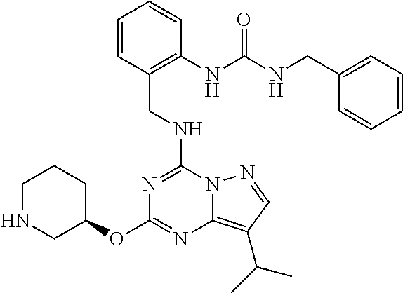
C(NC1=NC(OC2CCCNC2)=NC2=C(C(C)C)C=NN12)C1=C(NC(NCC2=CC=CC=C2)=O)C=CC=C1
